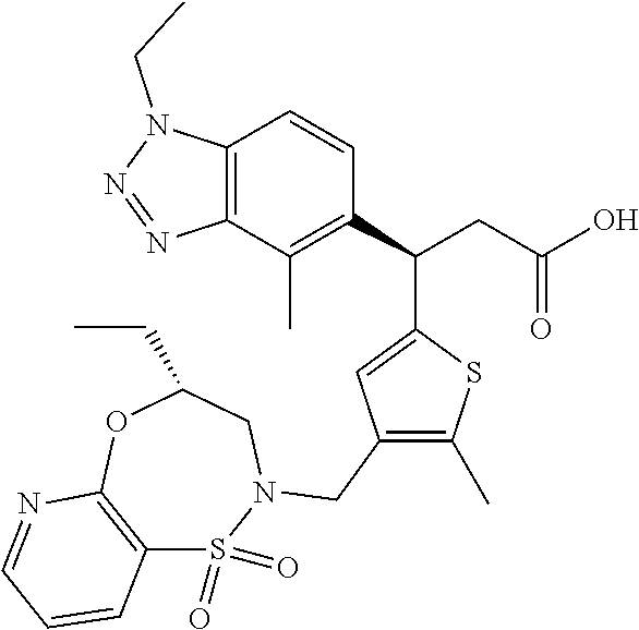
C12=C(C(C)=C(C(CC(O)=O)C3=CC(CN4S(=O)(=O)C5=C(OC(CC)C4)N=CC=C5)=C(C)S3)C=C1)N=NN2CC
